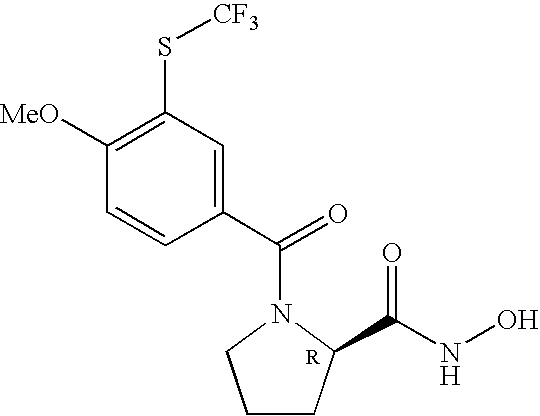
C1([MeO])=C(S[CF3])C=C(C(=O)N2CCCC2C(NO)=O)C=C1
